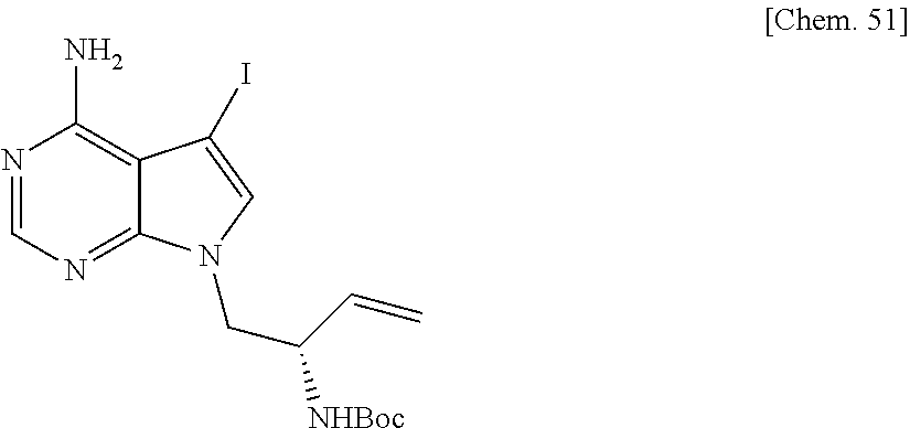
N1=CN=C2C(=C1N)C(I)=CN2CC([NHBoc])C=C
